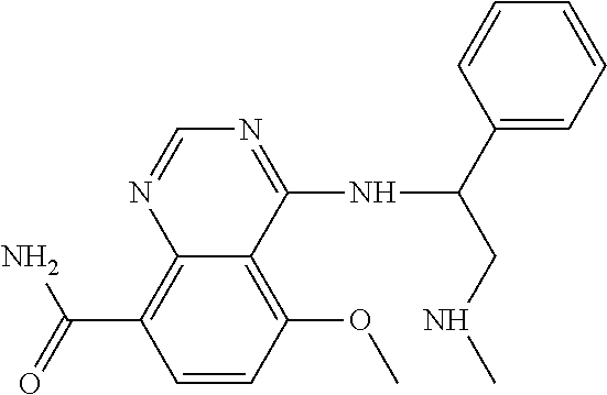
C12=C(C(=O)N)C=CC(OC)=C1C(NC(CNC)C1=CC=CC=C1)=NC=N2
